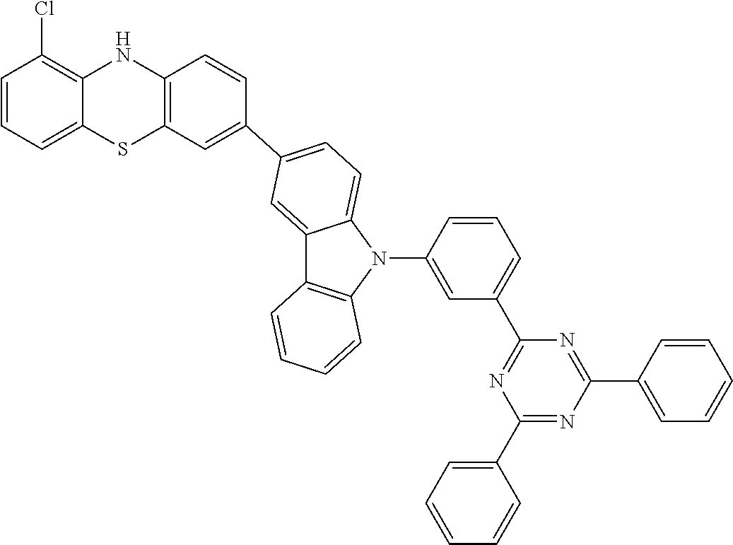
C1=CC=C2C(=C1Cl)NC1=C(S2)C=C(C2=CC=C3C(=C2)C2=C(N3C3=CC(C4=NC(C5=CC=CC=C5)=NC(C5=CC=CC=C5)=N4)=CC=C3)C=CC=C2)C=C1
